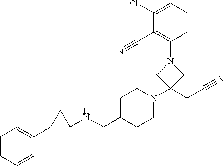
C1(NCC2CCN(C3(CC#N)CN(C4=C(C#N)C(Cl)=CC=C4)C3)CC2)CC1C1=CC=CC=C1
